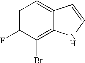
C1=C(F)C(Br)=C2C(=C1)C=CN2
